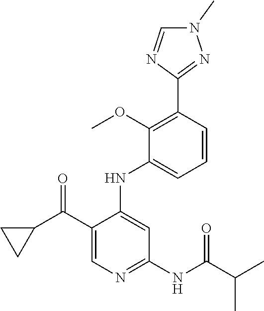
C1(C(C2CC2)=O)=CN=C(NC(C(C)C)=O)C=C1NC1=CC=CC(C2=NN(C)C=N2)=C1OC
